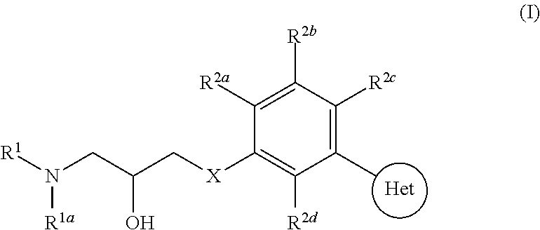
[R1]N(CC(C[X]C1=C([R2d])C(C)=C([R2c])C([R2b])=C1[R2a])O)[R1a].[Het]
